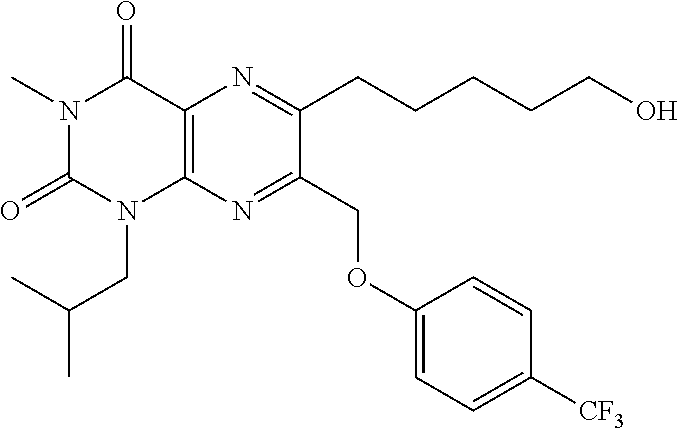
C12=C(N=C(COC3=CC=C([CF3])C=C3)C(CCCCCO)=N1)N(CC(C)C)C(=O)N(C)C2=O
